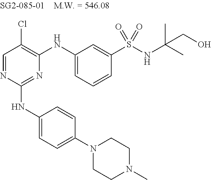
C1=NC(NC2=CC=C(N3CCN(C)CC3)C=C2)=NC(NC2=CC=CC(S(=O)(NC(C)(C)CO)=O)=C2)=C1Cl
